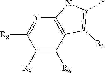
C1([R8])=[Y]C2=C(C([R6])=C1[R9])C([R1])=C(C)[X]2
